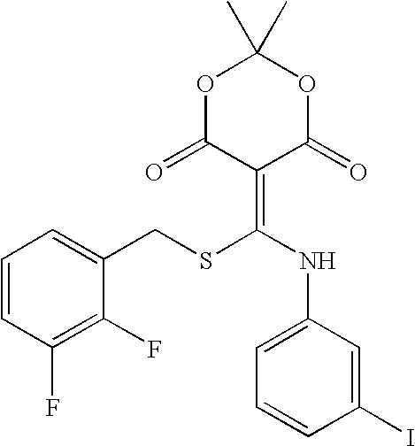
O=C1C(=C(NC2=CC=CC(I)=C2)SCC2=CC=CC(F)=C2F)C(=O)OC(C)(C)O1
